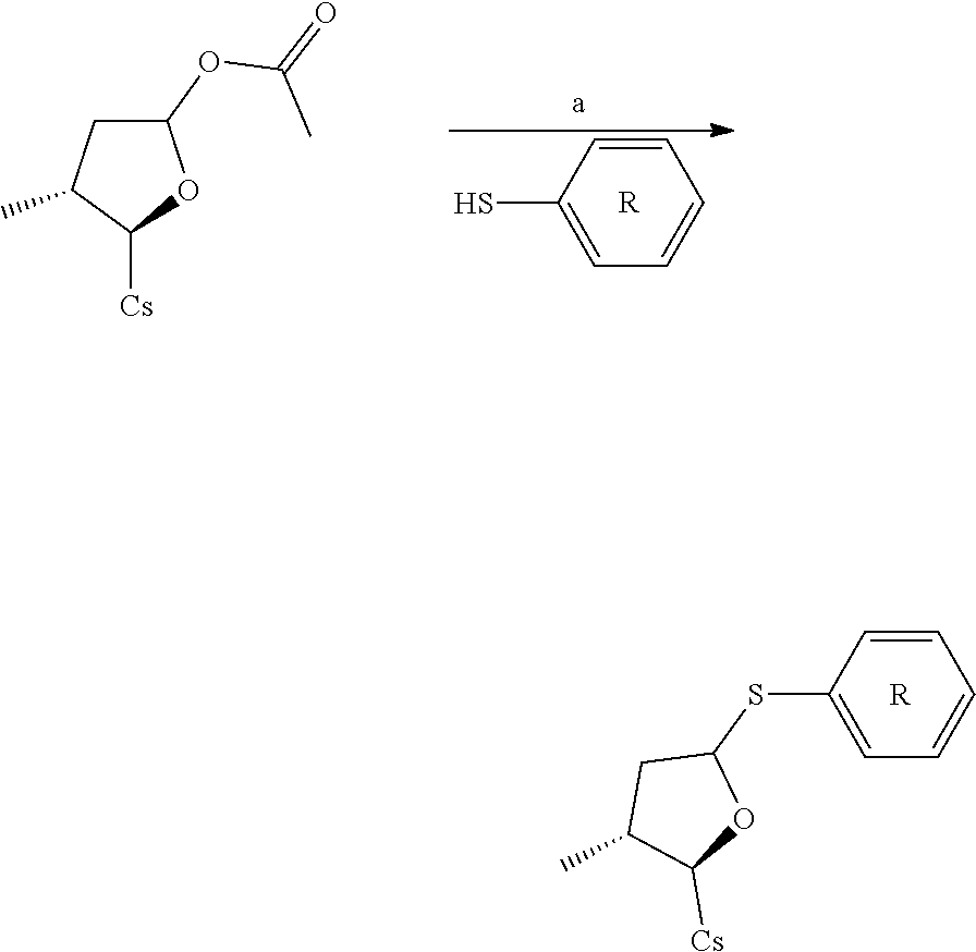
C1(SC2=CC=CC=C2)CC(C)C([Cs])O1.[R].C1(OC(=O)C)CC(C)C([Cs])O1.SC1=CC=CC=C1.[R]
